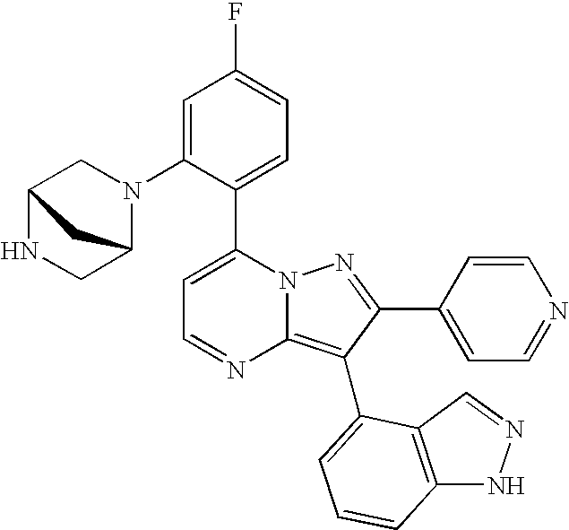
C1=C(N2CC3NCC2C3)C(C2=CC=NC3=C(C4=CC=CC5=C4C=NN5)C(C4=CC=NC=C4)=NN23)=CC=C1F
